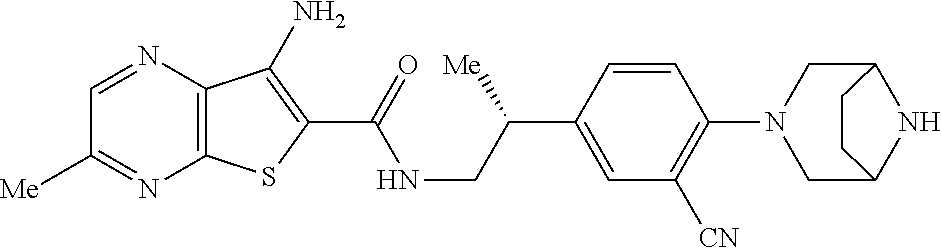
C12=C(N=CC([Me])=N1)C(N)=C(C(=O)NCC(C1=CC([CN])=C(N3CC4NC(C3)CC4)C=C1)[Me])S2
